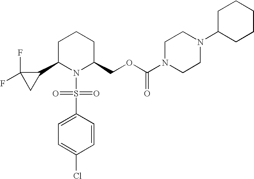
C1C(F)(F)C1C1CCCC(COC(N2CCN(C3CCCCC3)CC2)=O)N1S(=O)(=O)C1=CC=C(Cl)C=C1
